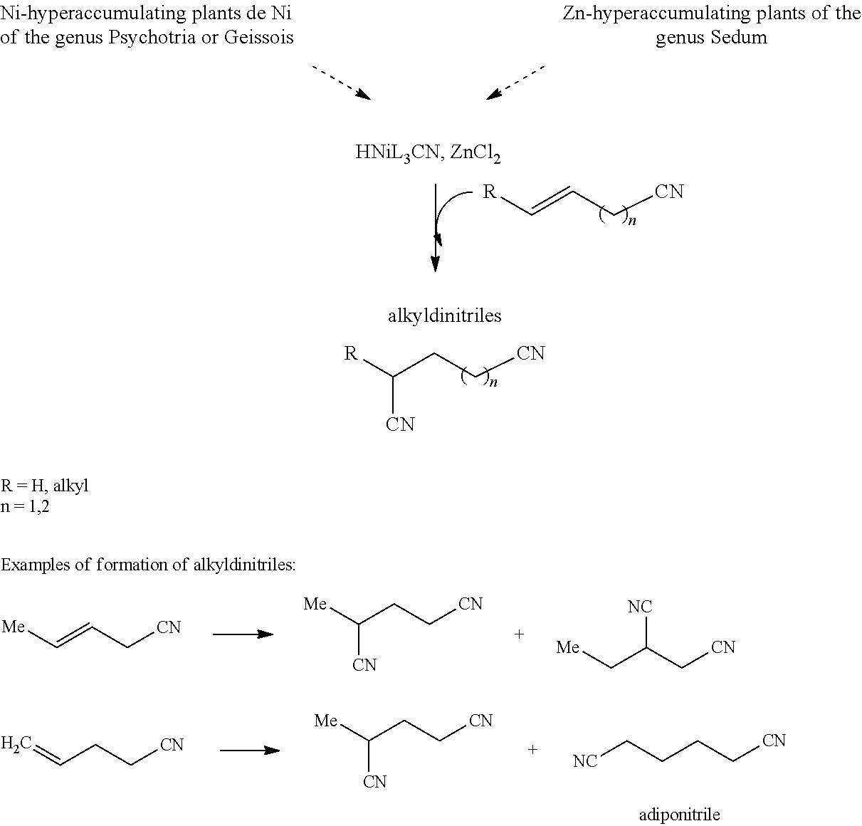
[R]C=CC[CN].[R]C(CC[CN])[CN].[Me]C=CC[CN].[Me]C(CC[CN])[CN].[Me]CC(C[CN])[NC].C(CCC[CN])[NC].C=CCC[CN].[Me]C(CC[CN])[CN]
